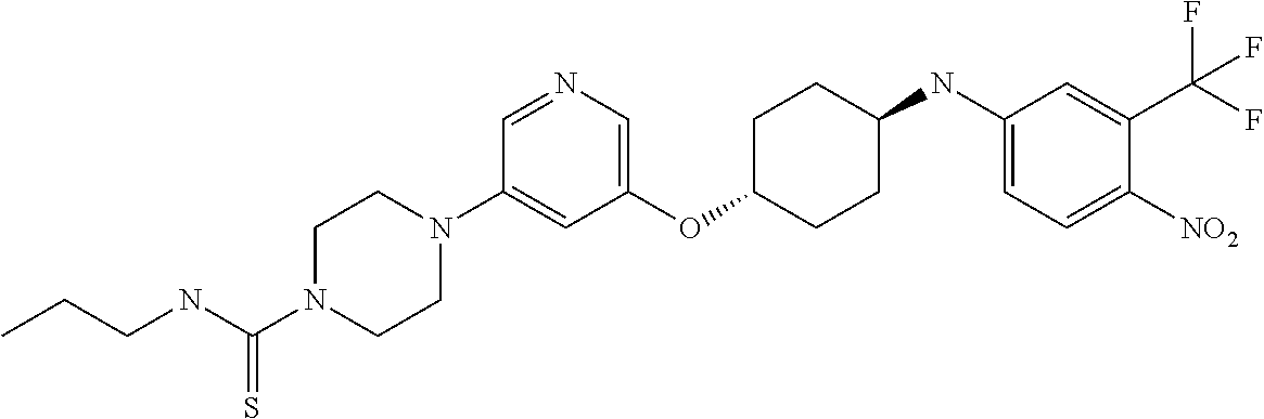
C1(OC2CCC(NC3=CC=C([NO2])C(C(F)(F)F)=C3)CC2)=CN=CC(N2CCN(C(NCCC)=S)CC2)=C1
